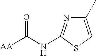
C1(C)=CSC(NC([AA])=O)=N1
